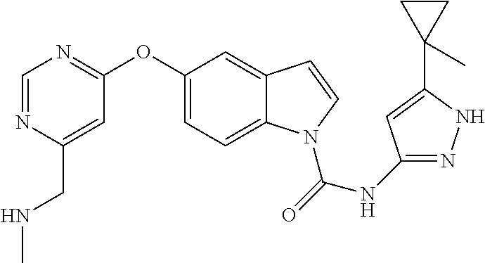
C1(OC2=NC=NC(CNC)=C2)=CC=C2C(=C1)C=CN2C(=O)NC1=NNC(C2(C)CC2)=C1
